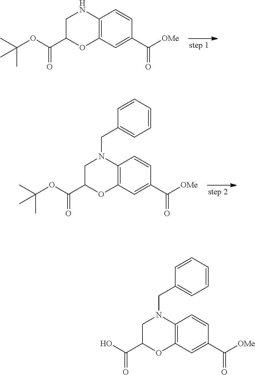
C12=C(C=C(C(=O)[OMe])C=C1)OC(C(OC(C)(C)C)=O)CN2.C12=C(C=C(C(=O)[OMe])C=C1)OC(C(OC(C)(C)C)=O)CN2CC1=CC=CC=C1.C12=C(C=C(C(=O)[OMe])C=C1)OC(C(O)=O)CN2CC1=CC=CC=C1
